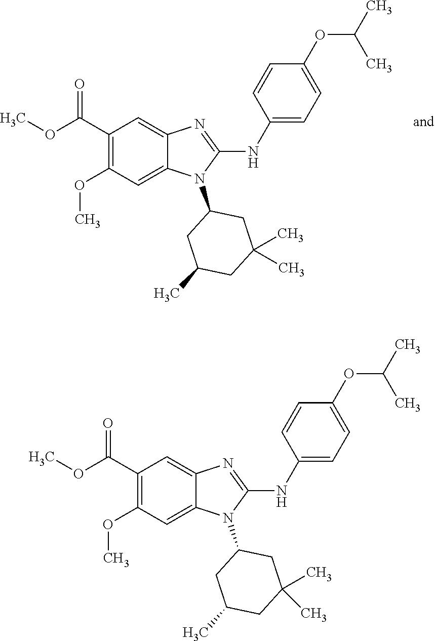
COC(C1=C(OC)C=C2C(=C1)N=C(NC1=CC=C(OC(C)C)C=C1)N2C1CC(C)CC(C)(C)C1)=O.COC(C1=C(OC)C=C2C(=C1)N=C(NC1=CC=C(OC(C)C)C=C1)N2C1CC(C)CC(C)(C)C1)=O
